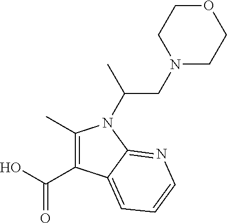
C(O)(=O)C1=C(C)N(C(C)CN2CCOCC2)C2=NC=CC=C12
